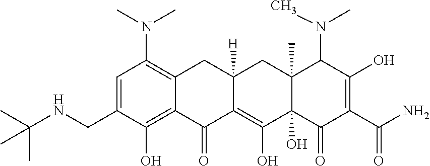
C1=C(CNC(C)(C)C)C(O)=C2C(=C1N(C)C)CC1([H])C(=C(O)C3(O)C(C)(C1)C(N(C)C)C(O)=C(C(N)=O)C3=O)C2=O
